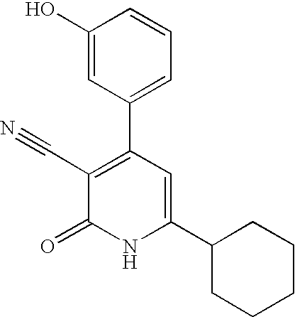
C1(O)=CC(C2=C(C#N)C(=O)NC(C3CCCCC3)=C2)=CC=C1
